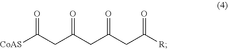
[CoAS]C(=O)CC(=O)CC(=O)CC([R])=O
